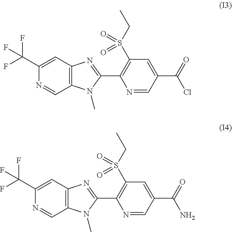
C1(C(F)(F)F)=CC2=C(C=N1)N(C)C(C1=C(S(CC)(=O)=O)C=C(C(=O)Cl)C=N1)=N2.C1(C(F)(F)F)=CC2=C(C=N1)N(C)C(C1=C(S(CC)(=O)=O)C=C(C(=O)N)C=N1)=N2
